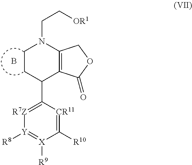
B.C1CC(C2=[R7Z][Y]([R8])=[X]([R9])C([R10])=[CR11]2)C2=C(N1CC[OR1])COC2=O
